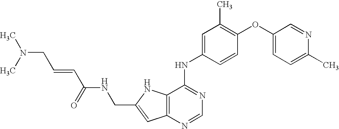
CN(C)CC=CC(=O)NCC1=CC2=C(N1)C(NC1=CC(C)=C(OC3=CC=C(C)N=C3)C=C1)=NC=N2
